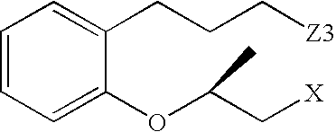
C1=CC=C(OC(C[X])C)C(CCC[Z3])=C1
